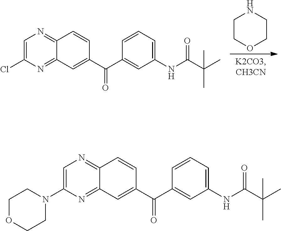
C1=C(Cl)N=C2C(=N1)C=CC(C(=O)C1=CC(NC(C(C)(C)C)=O)=CC=C1)=C2.C1COCCN1.C1=C(N2CCOCC2)N=C2C(=N1)C=CC(C(=O)C1=CC(NC(C(C)(C)C)=O)=CC=C1)=C2
